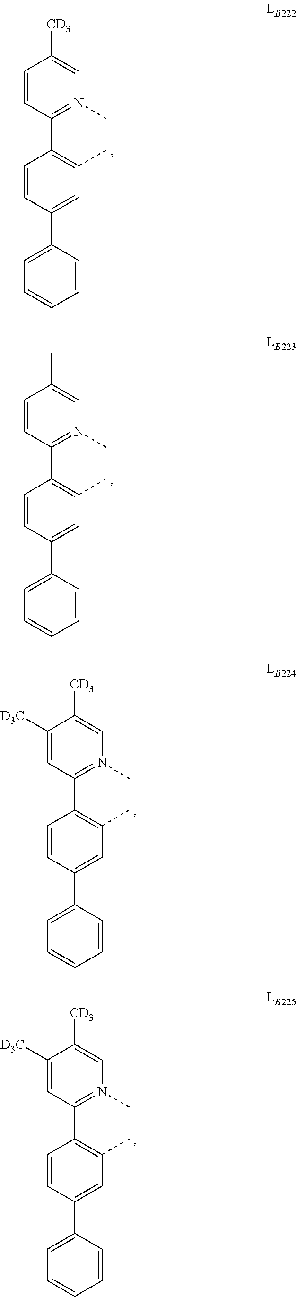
C1=CC(C2=CC=CC=C2)=CC(C)=C1C1=N(C)C=C([CD3])C=C1.C1=CC(C2=CC=CC=C2)=CC(C)=C1C1=N(C)C=C(C)C=C1.C1=CC(C2=CC=CC=C2)=CC(C)=C1C1=N(C)C=C([CD3])C([D3C])=C1.C1=CC(C2=CC=CC=C2)=CC(C)=C1C1=N(C)C=C([CD3])C([D3C])=C1
